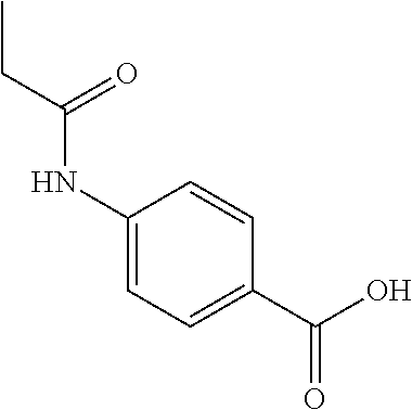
CCC(=O)NC1=CC=C(C(O)=O)C=C1
